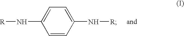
[R]NC1=CC=C(N[R])C=C1
